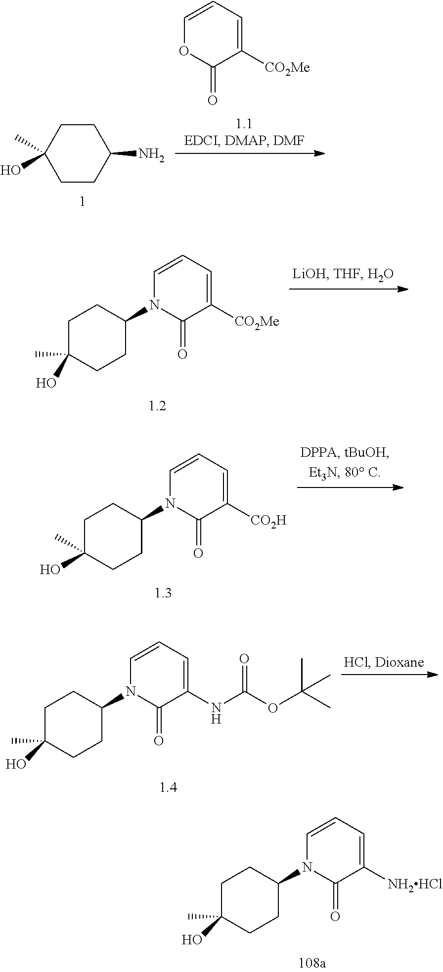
C1([CO2Me])=CC=COC1=O.C1CC(O)(C)CCC1N.C1C(O)(C)CCC(N2C(=O)C([CO2Me])=CC=C2)C1.C1C(O)(C)CCC(N2C(=O)C([CO2H])=CC=C2)C1.C1C(O)(C)CCC(N2C(=O)C(NC(OC(C)(C)C)=O)=CC=C2)C1.C1C(O)(C)CCC(N2C(=O)C([NH2HCl])=CC=C2)C1
